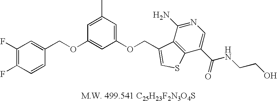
C1(F)=C(F)C=CC(COC2=CC(OCC3=CSC4=C3C(N)=NC=C4C(=O)NCCO)=CC(C)=C2)=C1
